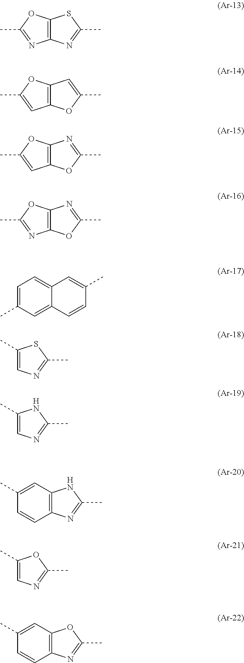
C12=C(OC(C)=N1)SC(C)=N2.C12=C(OC(C)=C1)C=C(C)O2.C12=C(OC(C)=C1)N=C(C)O2.C12=C(OC(C)=N1)N=C(C)O2.C1=C(C)C=C2C(=C1)C=C(C)C=C2.C1(C)=CN=C(C)S1.C1(C)=CN=C(C)N1.C12=C(N=C(C)N1)C=CC(C)=C2.C1(C)=CN=C(C)O1.C12=C(N=C(C)O1)C=CC(C)=C2
